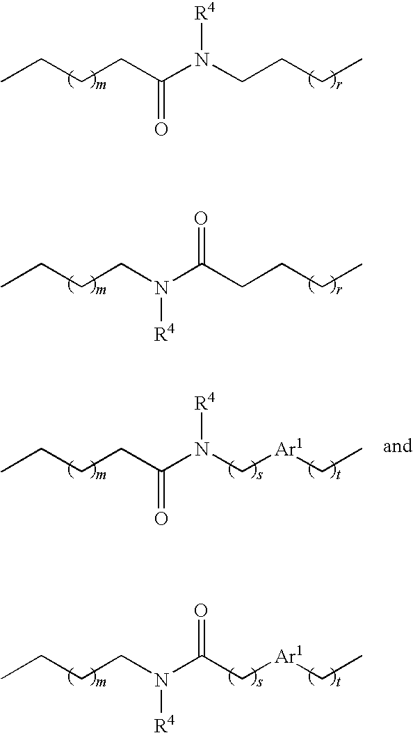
CCCCC(N(CCCC)[R4])=O.CCCCN(C(CCCC)=O)[R4].CCCCC(N(C[Ar1]CC)[R4])=O.CCCCN(C(C[Ar1]CC)=O)[R4]
